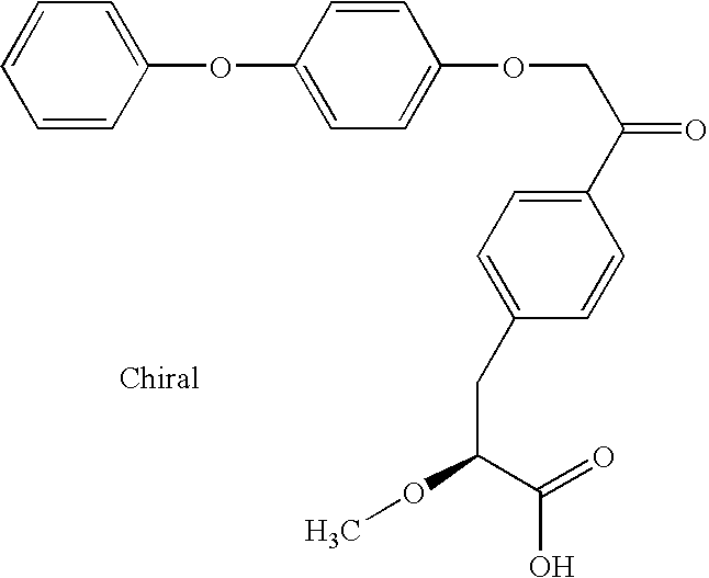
O(C1=CC=C(OCC(=O)C2=CC=C(CC(OC)C(=O)O)C=C2)C=C1)C1=CC=CC=C1
